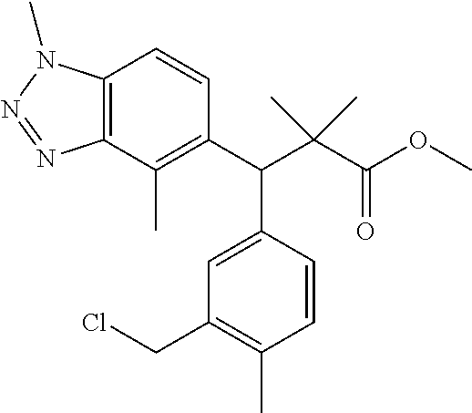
CC1=C(C(C(C(OC)=O)(C)C)C2=CC(CCl)=C(C)C=C2)C=CC2=C1N=NN2C
